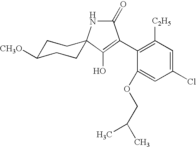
C1(Cl)=CC([C2H5])=C(C2=C(O)C3(NC2=O)CCC([CH3O])CC3)C(OCC(C)C)=C1
